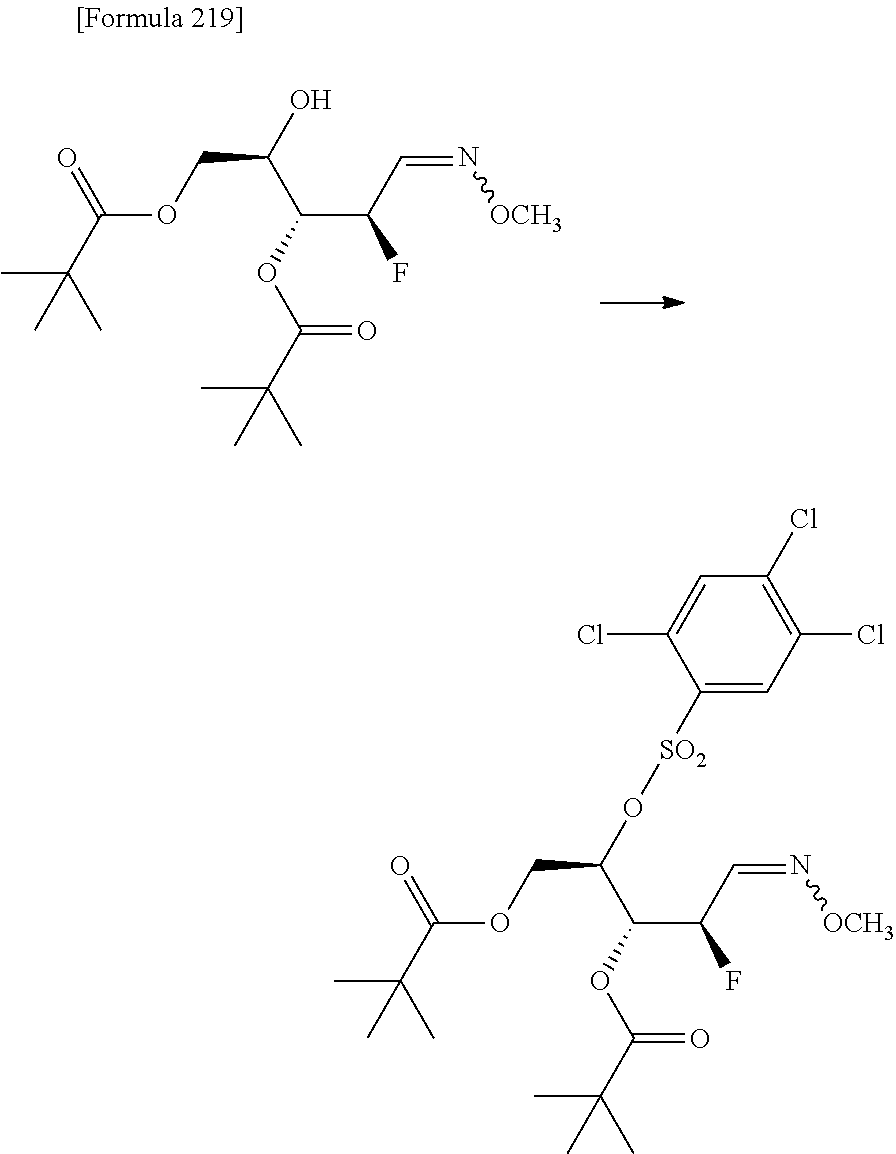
C(OCC(O)C(OC(C(C)(C)C)=O)C(C=N[OCH3])F)(C(C)(C)C)=O.C(OCC(O[SO2]C1=CC(Cl)=C(Cl)C=C1Cl)C(OC(C(C)(C)C)=O)C(C=N[OCH3])F)(C(C)(C)C)=O
